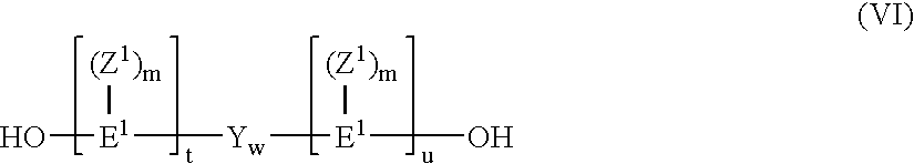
O[E1]([Yw][E1](O)[(Z1)m])[(Z1)m]
